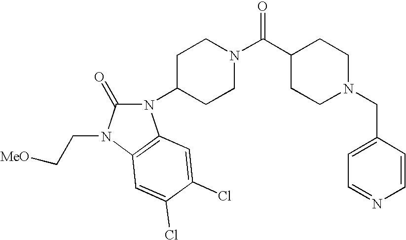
C1CC(C(N2CCC(N3C(=O)N(CC[MeO])C4=C3C=C(Cl)C(Cl)=C4)CC2)=O)CCN1CC1=CC=NC=C1
